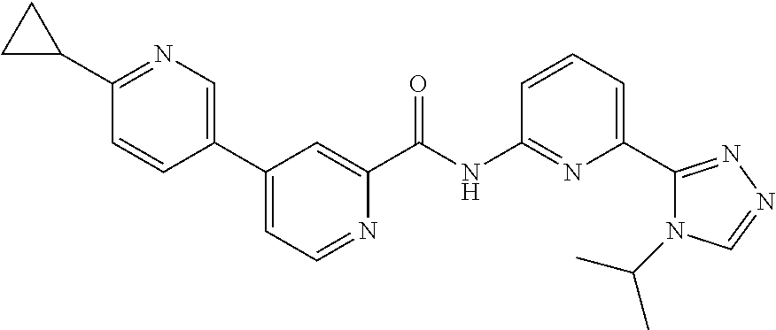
C1(C2=CN=C(C3CC3)C=C2)=CC=NC(C(NC2=NC(C3=NN=CN3C(C)C)=CC=C2)=O)=C1
